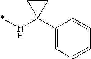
C1(C2(N*)CC2)=CC=CC=C1
